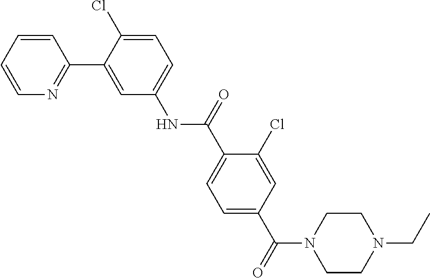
C1=CC=CN=C1C1=CC(NC(C2=CC=C(C(=O)N3CCN(CC)CC3)C=C2Cl)=O)=CC=C1Cl
